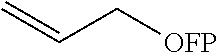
C([OFP])C=C
